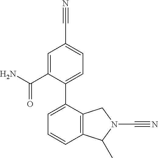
C1=C(C2=CC=C(C#N)C=C2C(N)=O)C2=C(C=C1)C(C)N(C#N)C2
